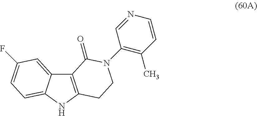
C12=C(NC3=CC=C(F)C=C13)CCN(C1=C(C)C=CN=C1)C2=O
